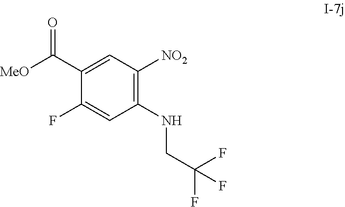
C1(C([MeO])=O)=CC([NO2])=C(NCC(F)(F)F)C=C1F
